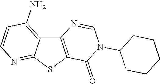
C12=C(SC3=NC=CC(N)=C13)C(=O)N(C1CCCCC1)C=N2
